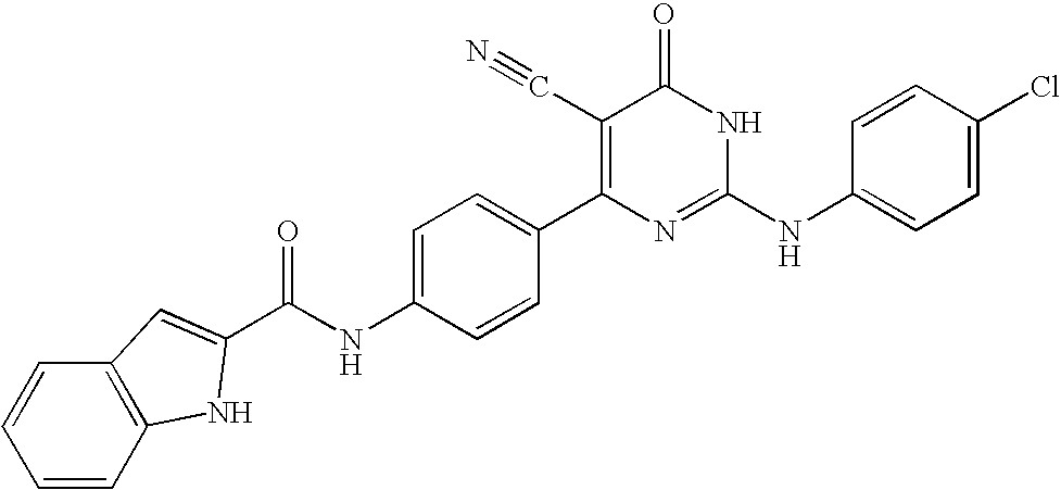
C1=CC(C2=C(C#N)C(=O)NC(NC3=CC=C(Cl)C=C3)=N2)=CC=C1NC(C1=CC2=C(C=CC=C2)N1)=O
